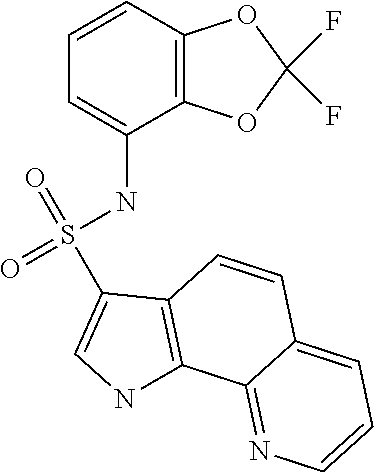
C1=CC2=C(C(NS(=O)(=O)C3=CNC4=C3C=CC3=CC=CN=C43)=C1)OC(F)(F)O2
